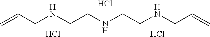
C=CCNCCNCCNCC=C.Cl.Cl.Cl
